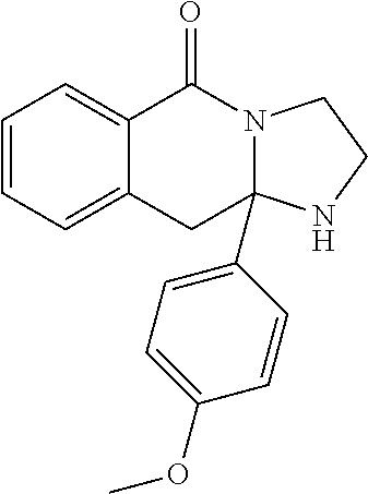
C1=CC=C2C(=C1)C(=O)N1CCNC1(C1=CC=C(OC)C=C1)C2
